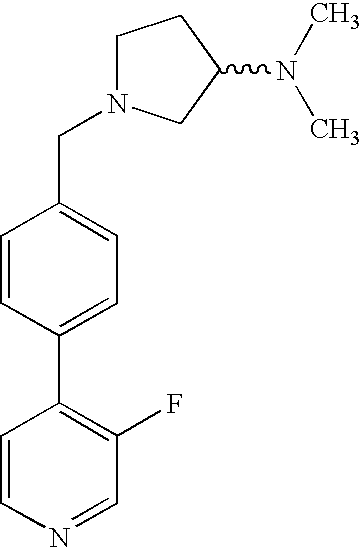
C1N(CC2=CC=C(C3=C(F)C=NC=C3)C=C2)CC(N(C)C)C1
